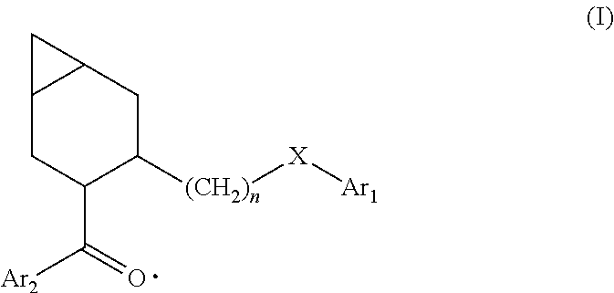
C12CC(C([Ar2])=O)C([(CH2)n][X][Ar1])CC1C2
